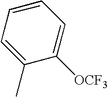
C1=CC=C(C)C([OCF3])=C1
